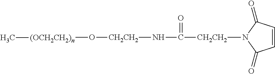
N1([CH2CH2]C(N[CH2CH2]O[(OCH2CH2)n]C)=O)C(=O)C=CC1=O
